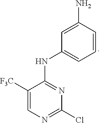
C1([F3C])=CN=C(Cl)N=C1NC1=CC=CC(N)=C1
